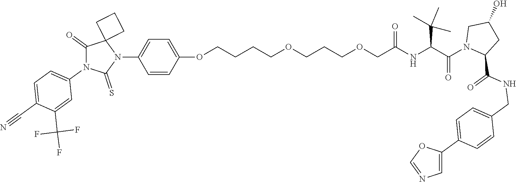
C(NC(C(N1CC(O)CC1C(NCC1=CC=C(C2=CN=CO2)C=C1)=O)=O)C(C)(C)C)(=O)COCCCOCCCCOC1=CC=C(N2C3(C(=O)N(C4=CC=C(C#N)C(C(F)(F)F)=C4)C2=S)CCC3)C=C1
